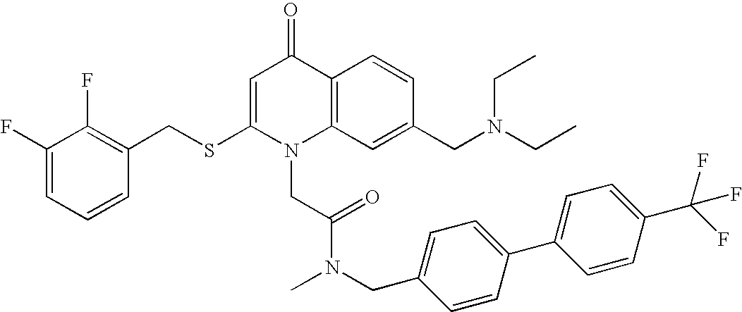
C1(F)=CC=CC(CSC2=CC(=O)C3=C(N2CC(N(CC2=CC=C(C4=CC=C(C(F)(F)F)C=C4)C=C2)C)=O)C=C(CN(CC)CC)C=C3)=C1F
